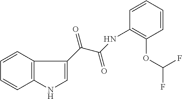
C1=CC2=C(C=C1)NC=C2C(=O)C(NC1=C(OC(F)F)C=CC=C1)=O
